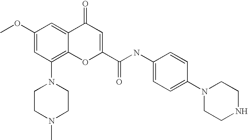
C1CN(C)CCN1C1=C2C(=CC(OC)=C1)C(=O)C=C(C(=O)NC1=CC=C(N3CCNCC3)C=C1)O2
